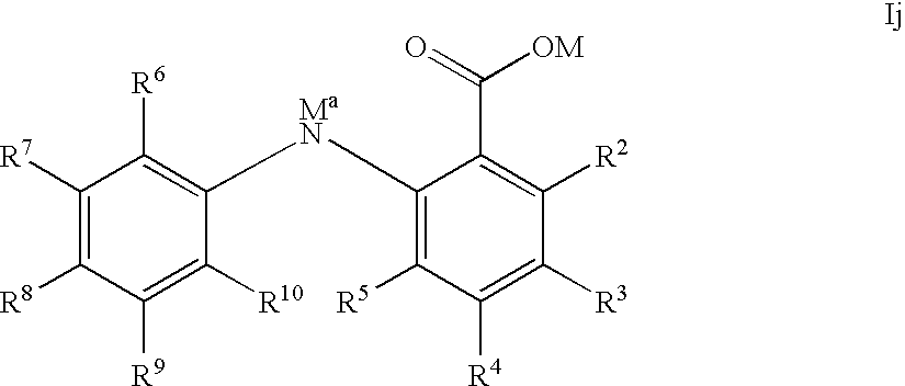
C1([R7])=C([R8])C([R9])=C([R10])C([MaN]C2=C([R5])C([R4])=C([R3])C([R2])=C2C(=O)[OM])=C1[R6]
